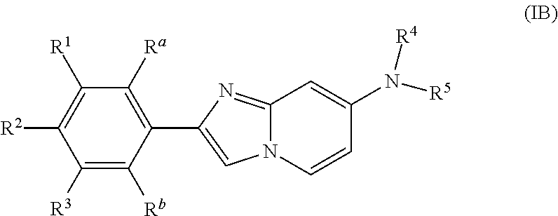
C1([R3])=C([Rb])C(C2=CN3C(=N2)C=C(N([R5])[R4])C=C3)=C([Ra])C([R1])=C1[R2]
